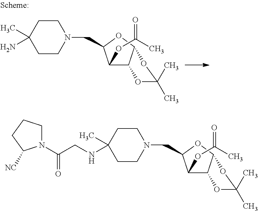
C1CC(C)(N)CCN1CC1C(OC(=O)C)C2C(O1)OC(C)(C)O2.C1CC(C)(NCC(N2CCCC2[NC])=O)CCN1CC1C(OC(=O)C)C2C(O1)OC(C)(C)O2
